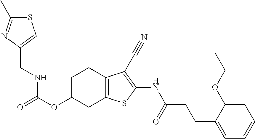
C(OC1CC2=C(CC1)C(C#N)=C(NC(CCC1=CC=CC=C1OCC)=O)S2)(NCC1=CSC(C)=N1)=O
